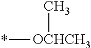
*[OCHCH3]C
